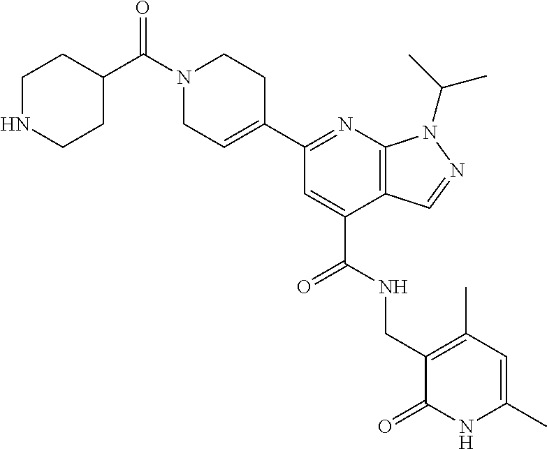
C1N(C(C2CCNCC2)=O)CCC(C2=NC3=C(C(C(=O)NCC4=C(C)C=C(C)NC4=O)=C2)C=NN3C(C)C)=C1
